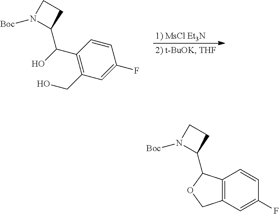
C1(C2C3=C(C=C(F)C=C3)CO2)CCN1[Boc].[1) MsCl Et3N].C1(C(C2CCN2[Boc])O)=C(CO)C=C(F)C=C1
